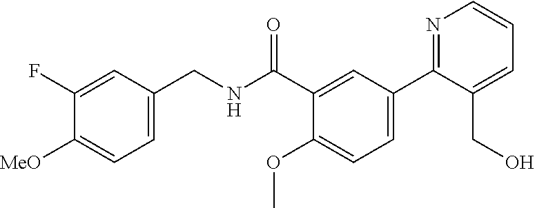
C1=C(CNC(C2=CC(C3=NC=CC=C3CO)=CC=C2OC)=O)C=C(F)C([MeO])=C1
